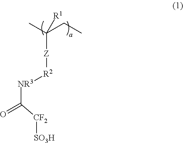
CC(CC)([Z][R2][NR3]C(=O)[CF2][SO3H])[R1]
